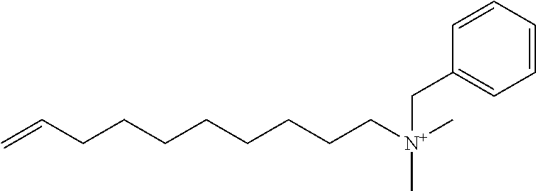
C(CCCCCC[N+](CC1=CC=CC=C1)(C)C)CC=C
